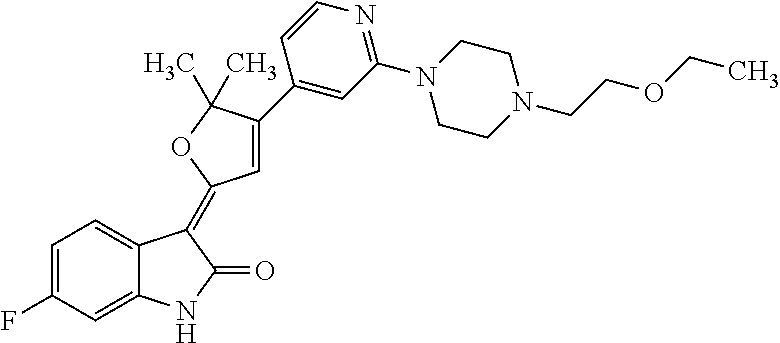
C1=C(F)C=C2C(=C1)C(=C1C=C(C3=CC(N4CCN(CCOCC)CC4)=NC=C3)C(C)(C)O1)C(=O)N2
